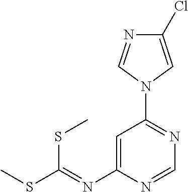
C1=C(N=C(SC)SC)N=CN=C1N1C=C(Cl)N=C1
